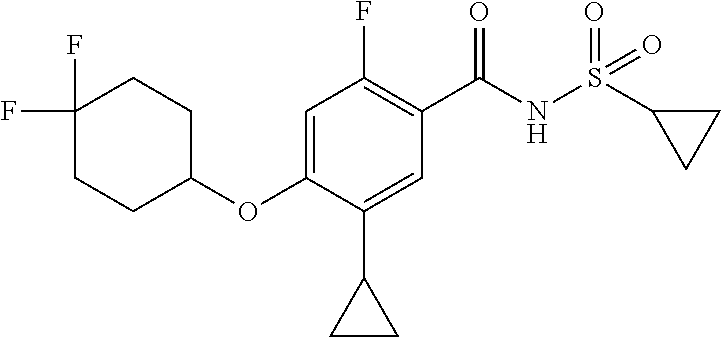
C1(OC2=CC(F)=C(C(NS(C3CC3)(=O)=O)=O)C=C2C2CC2)CCC(F)(F)CC1
